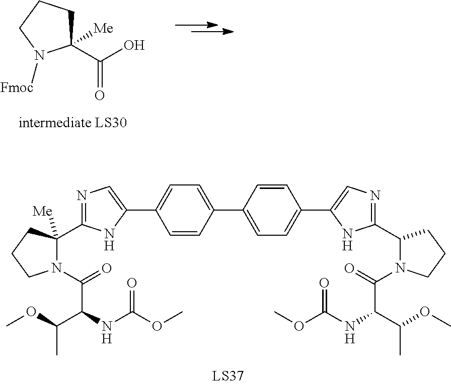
C1(C(O)=O)([Me])CCCN1[Fmoc].N1=C(C2([Me])N(C(=O)C(C(C)OC)NC(OC)=O)CCC2)NC(C2=CC=C(C3=CC=C(C4=CN=C(C5N(C(=O)C(C(C)OC)NC(OC)=O)CCC5)N4)C=C3)C=C2)=C1
